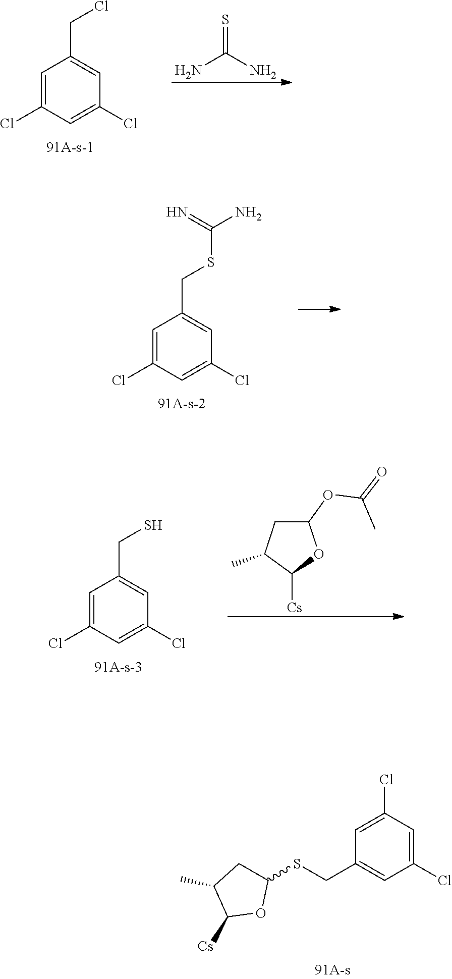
C1=C(Cl)C=C(Cl)C=C1CCl.S=C(N)N.C1=C(Cl)C=C(Cl)C=C1CSC(=N)N.C1=C(Cl)C=C(Cl)C=C1CS.C1(OC(=O)C)CC(C)C([Cs])O1.C1(Cl)=CC(Cl)=CC(CSC2CC(C)C([Cs])O2)=C1
